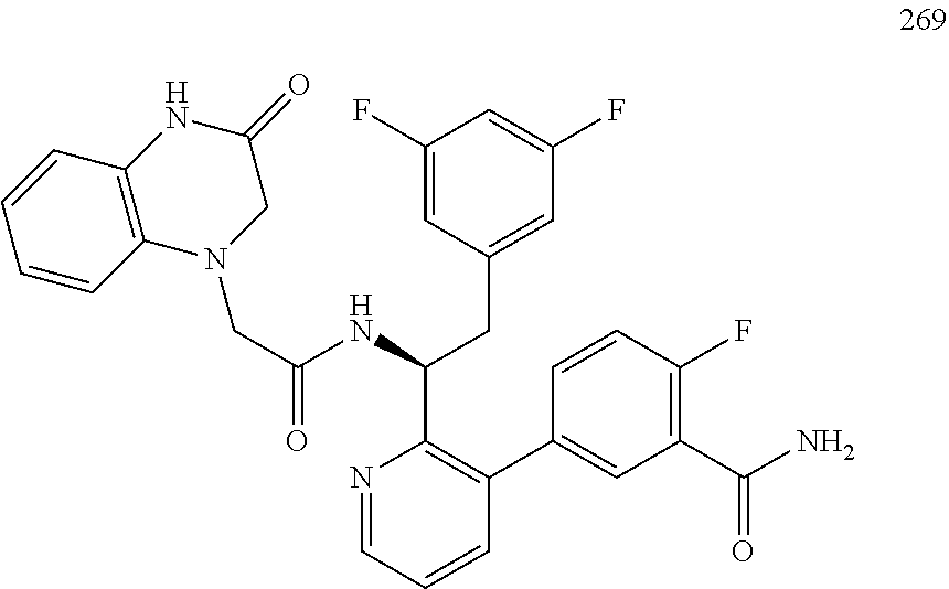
C1(F)=CC(CC(C2=C(C3=CC(C(N)=O)=C(F)C=C3)C=CC=N2)NC(CN2CC(=O)NC3=C2C=CC=C3)=O)=CC(F)=C1
